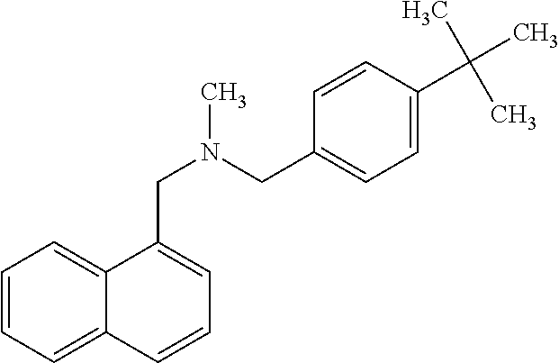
C1=CC=C2C(=C1)C(CN(CC1=CC=C(C(C)(C)C)C=C1)C)=CC=C2
